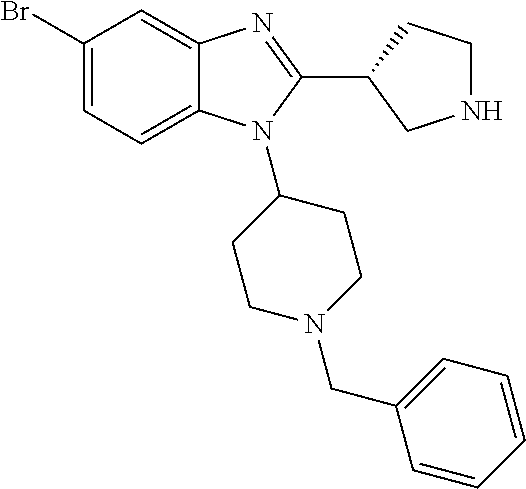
C1(Br)=CC=C2C(=C1)N=C(C1CNCC1)N2C1CCN(CC2=CC=CC=C2)CC1
